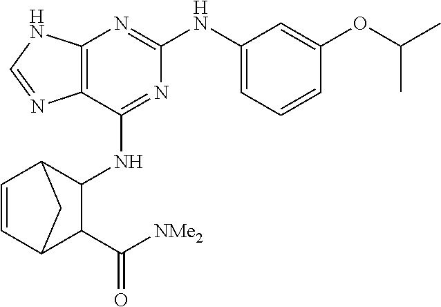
C12=C(C(NC3C4C=CC(C3C([NMe2])=O)C4)=NC(NC3=CC=CC(OC(C)C)=C3)=N1)N=CN2
